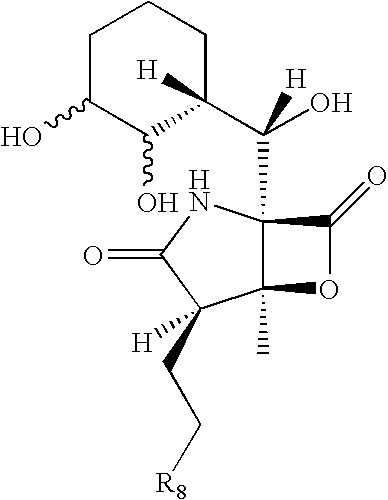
C12(C)C(C(C3([H])CCCC(O)C3O)(O)[H])(NC(=O)C1(CC[R8])[H])C(=O)O2
